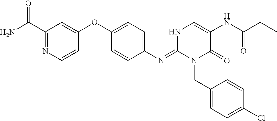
C1(N=C2N(CC3=CC=C(Cl)C=C3)C(=O)C(NC(CC)=O)=CN2)=CC=C(OC2=CC(C(N)=O)=NC=C2)C=C1
